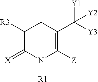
C1([R3])C(=[X])N([R1])C([Z])=C(C([Y3])([Y1])[Y2])C1
